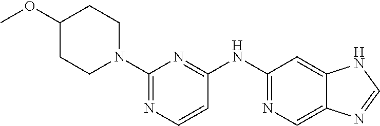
N1=C(NC2=NC(N3CCC(OC)CC3)=NC=C2)C=C2C(=C1)N=CN2
